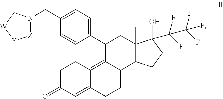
C1C(=O)C=C2C(=C3C(CC2)C2C(C)(CC3C3=CC=C(CN4[Z][Y][W]C4)C=C3)C(O)(C(F)(F)C(F)(F)F)CC2)C1
